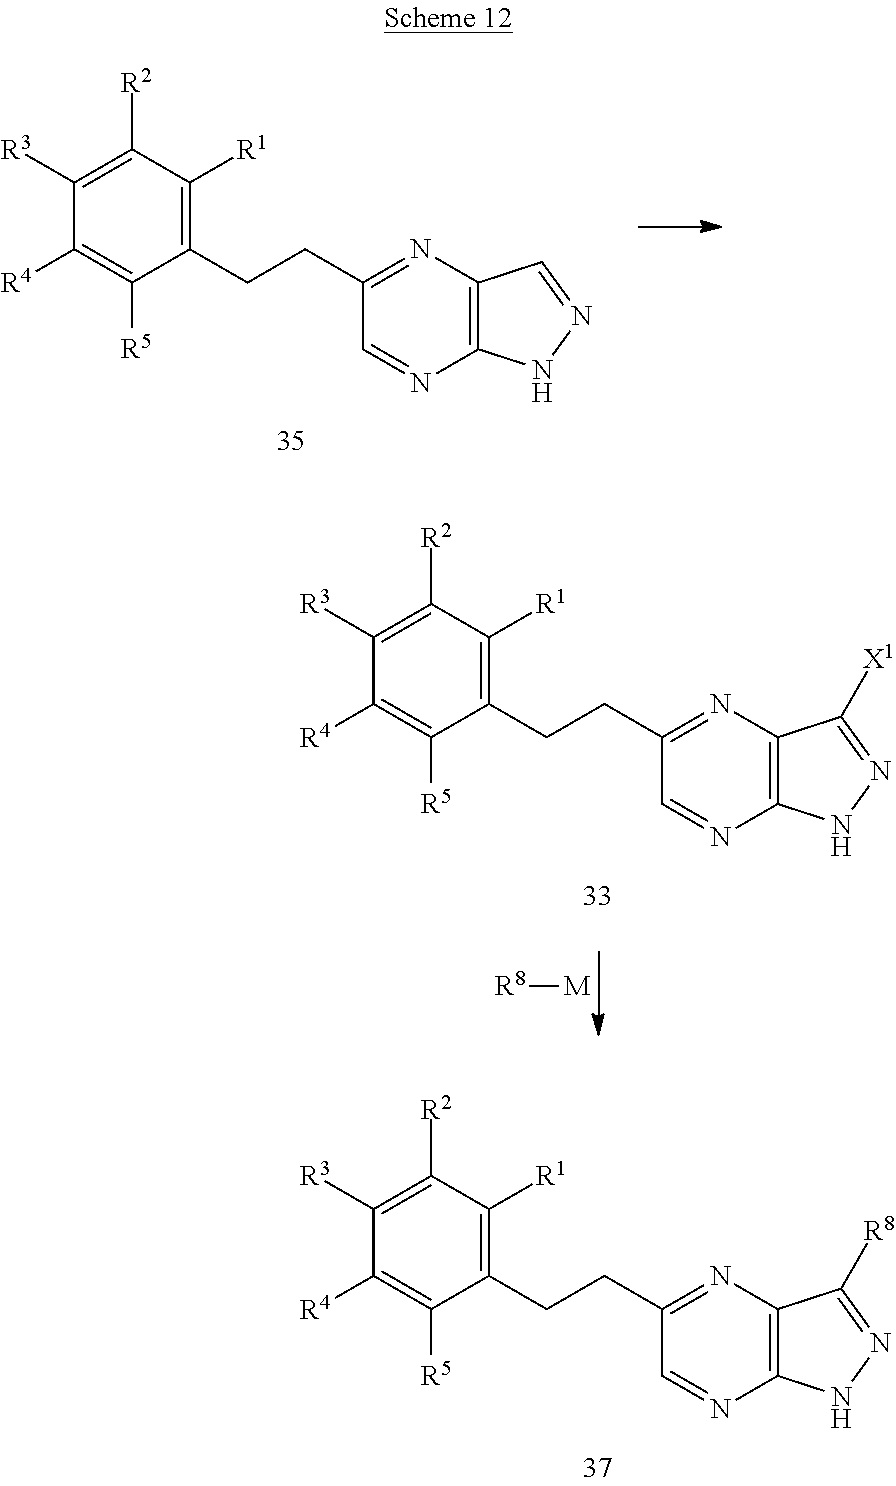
C1(CCC2=NC3=C(N=C2)NN=C3[R8])=C([R1])C([R2])=C([R3])C([R4])=C1[R5].C1(CCC2=NC3=C(N=C2)NN=C3)=C([R1])C([R2])=C([R3])C([R4])=C1[R5].[R8][M].C1(CCC2=NC3=C(N=C2)NN=C3[X1])=C([R1])C([R2])=C([R3])C([R4])=C1[R5]
